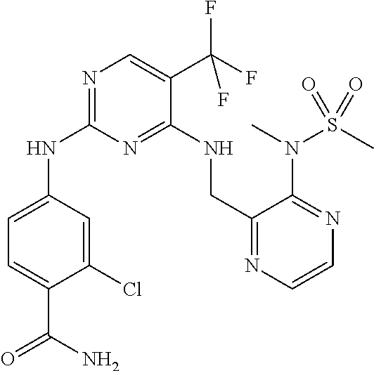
N1=C(NC2=CC=C(C(N)=O)C(Cl)=C2)N=C(NCC2=NC=CN=C2N(C)S(C)(=O)=O)C(C(F)(F)F)=C1
